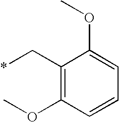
C1(C*)=C(OC)C=CC=C1OC
